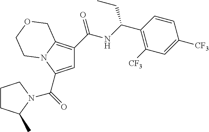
C1=C(C(=O)N2C(C)CCC2)N2C(=C1C(NC(C1=C([CF3])C=C([CF3])C=C1)CC)=O)COCC2
